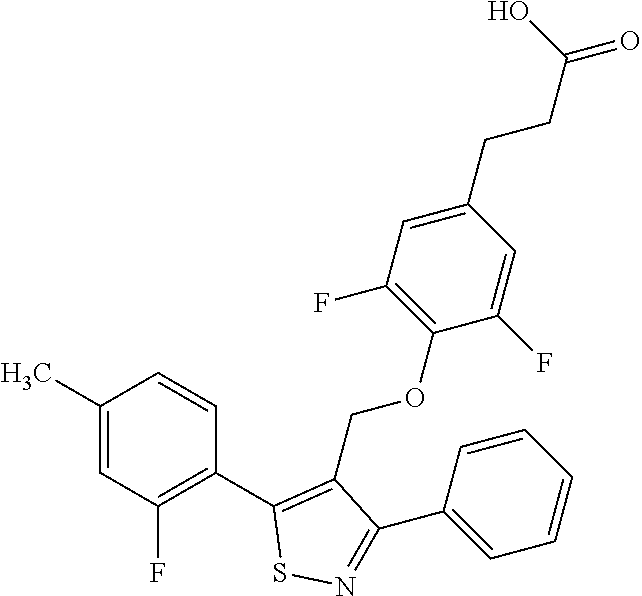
C1(C)=CC(F)=C(C2=C(COC3=C(F)C=C(CCC(O)=O)C=C3F)C(C3=CC=CC=C3)=NS2)C=C1
